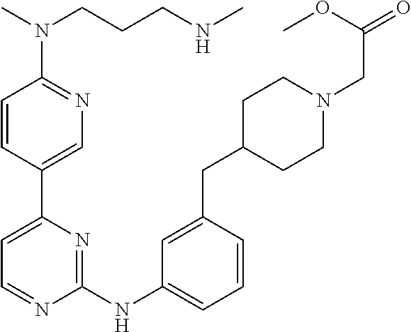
C1=CC(C2=CC=NC(NC3=CC=CC(CC4CCN(CC(=O)OC)CC4)=C3)=N2)=CN=C1N(C)CCCNC
